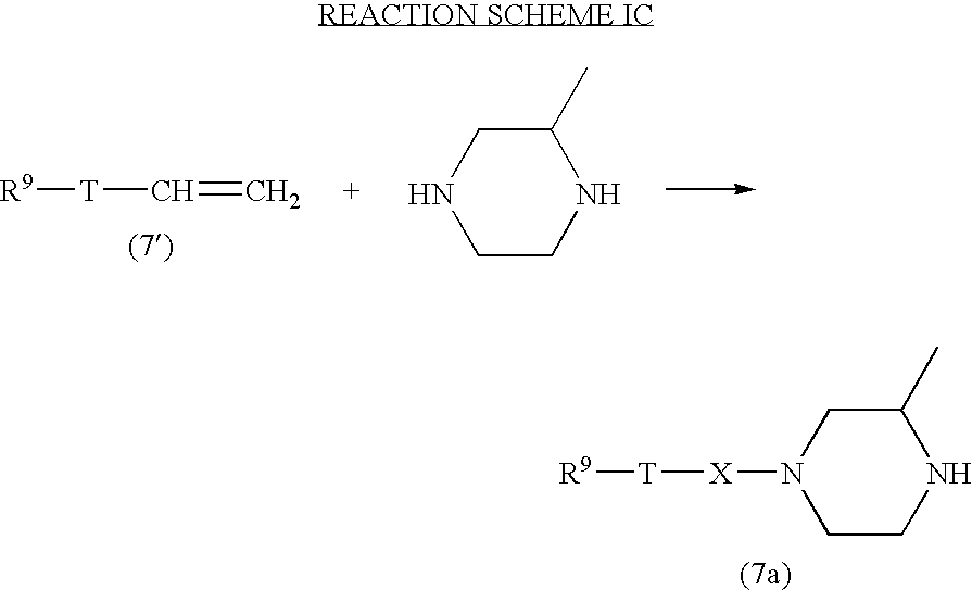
C1CNC(C)CN1[X][T][R9].[R9][T]C=C.C1CNC(C)CN1
